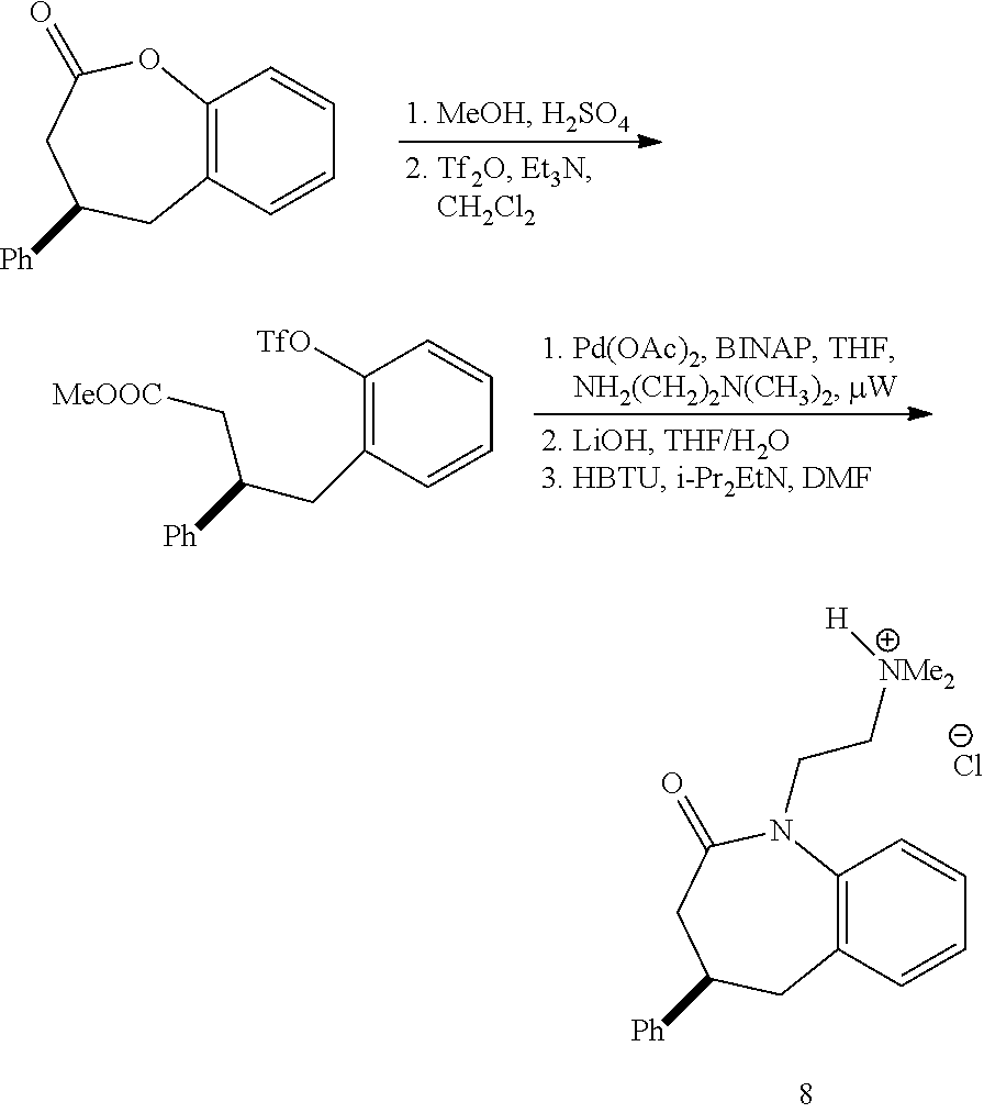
C12=C(C=CC=C1)CC([Ph])CC(=O)O2.C1([TfO])=C(CC(C[MeOOC])[Ph])C=CC=C1.C12=C(C=CC=C1)CC([Ph])CC(=O)N2CC[NMe2][H].[Cl-]
